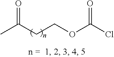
CC(CCOC(Cl)=O)=O
